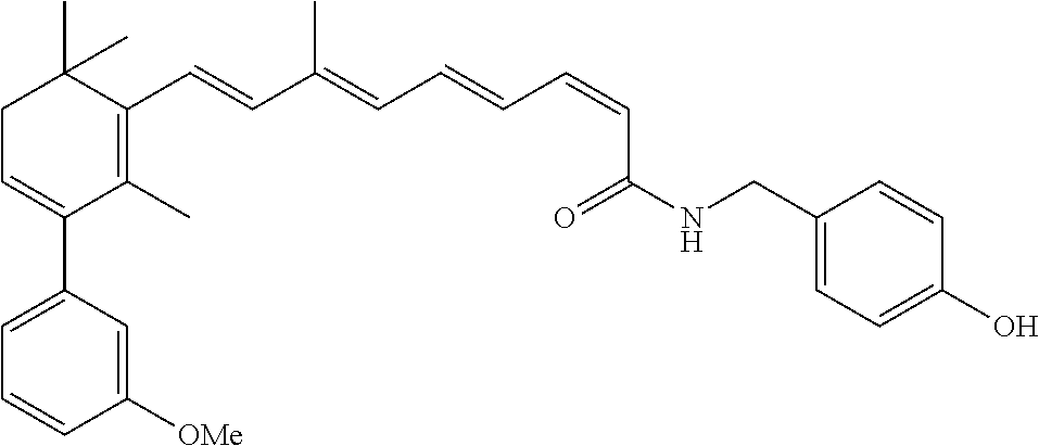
C1C=C(C2=CC=CC([OMe])=C2)C(C)=C(C=CC(=CC=CC=CC(NCC2=CC=C(O)C=C2)=O)C)C1(C)C
